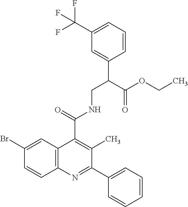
C1(C(F)(F)F)=CC=CC(C(CNC(C2=C(C)C(C3=CC=CC=C3)=NC3=C2C=C(Br)C=C3)=O)C(OCC)=O)=C1
